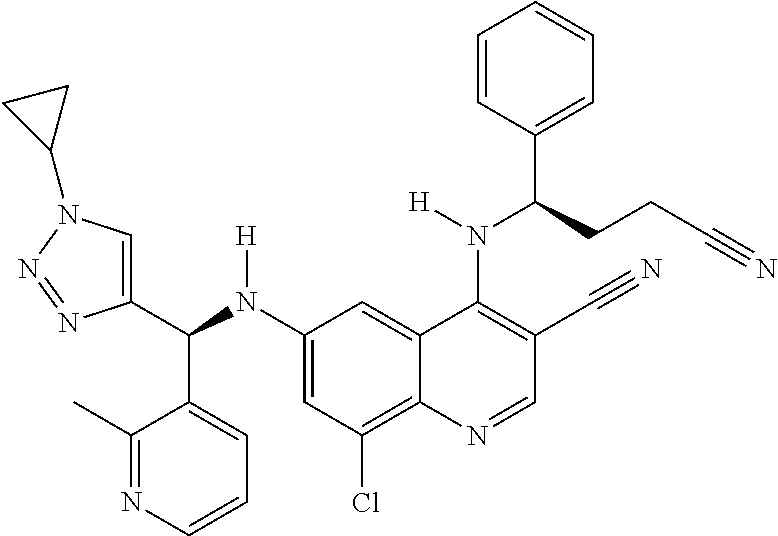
C1(N(C(C2=CN(C3CC3)N=N2)C2=CC=CN=C2C)[H])=CC(Cl)=C2C(=C1)C(N(C(C1=CC=CC=C1)CCC#N)[H])=C(C#N)C=N2
